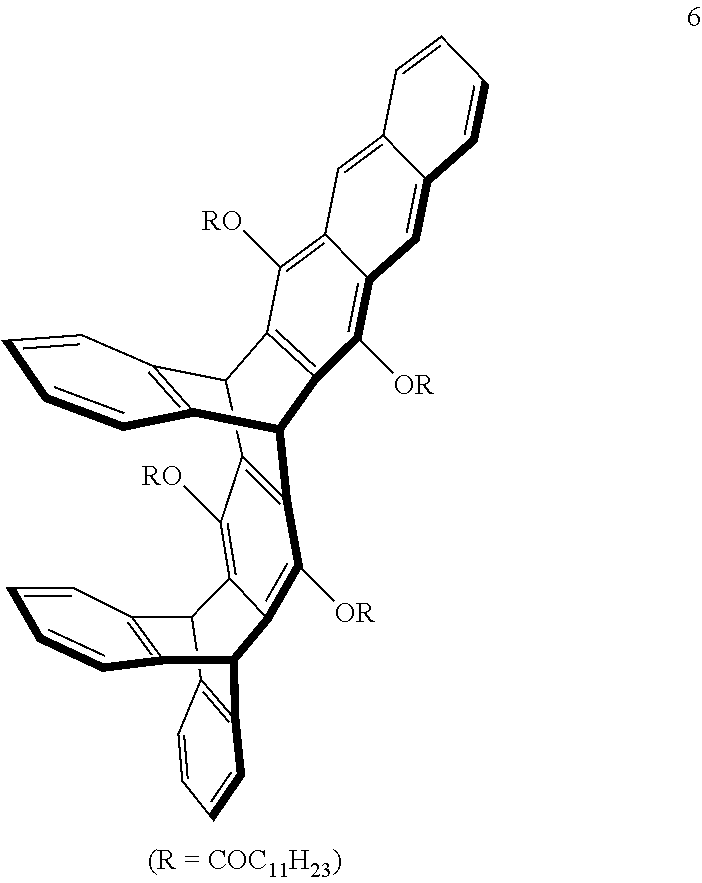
C12C3=C(C(C4=C1C=CC=C4)C1=C2C([OR])=C2C(=C1[RO])C=C1C(=C2)C=CC=C1)C([RO])=C1C2C4=C(C(C5=C2C=CC=C5)C1=C3[OR])C=CC=C4
